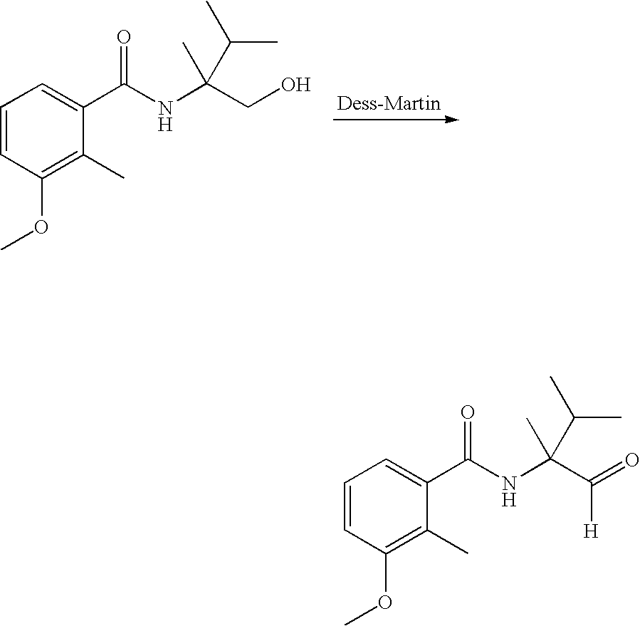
COC1=C(C)C(C(NC(CO)(C)C(C)C)=O)=CC=C1.COC1=C(C)C(C(NC(C(=O)[H])(C)C(C)C)=O)=CC=C1
